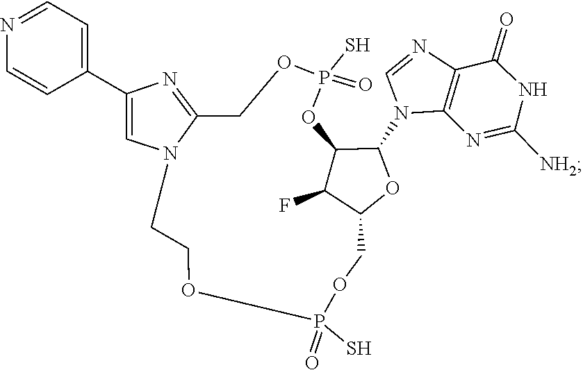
C1=NC2=C(N1C1C3C(F)C(COP(S)(=O)OCCN4C(=NC(C5=CC=NC=C5)=C4)COP(S)(=O)O3)O1)N=C([NH2])NC2=O
